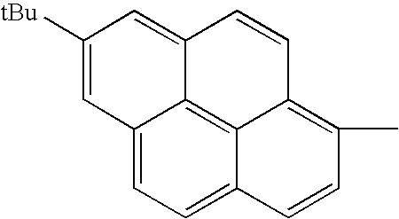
C12=CC=C3C4=C1C(=CC([tBu])=C2)C=CC4=C(C)C=C3
